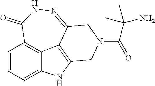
C(N1CC2=C3C4=C(C=CC=C4N2)C(=O)NN=C3C1)(=O)C(C)(N)C
